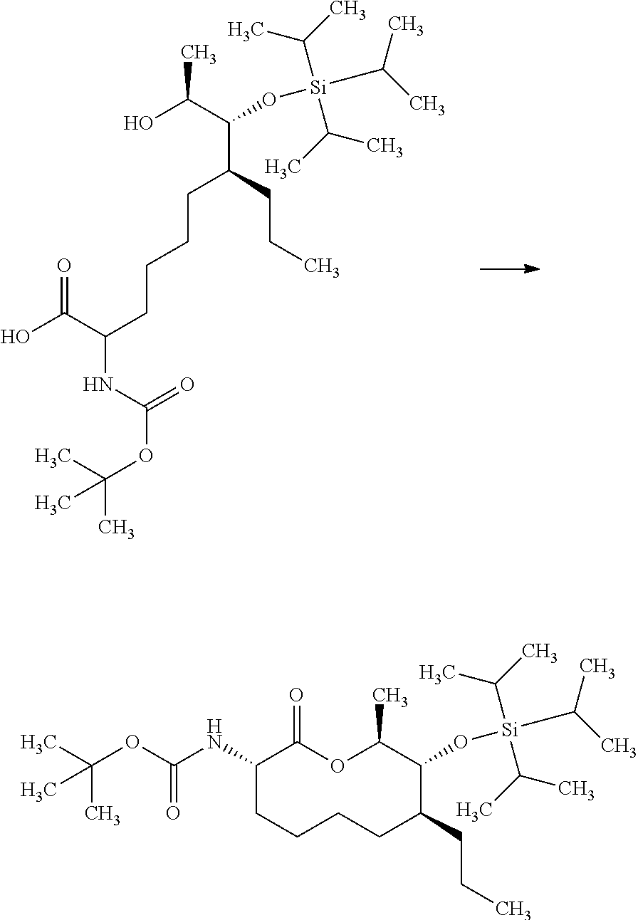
OC(C(O[Si](C(C)C)(C(C)C)C(C)C)C(CCCCC(NC(OC(C)(C)C)=O)C(O)=O)CCC)C.C1(NC(OC(C)(C)C)=O)C(=O)OC(C)C(O[Si](C(C)C)(C(C)C)C(C)C)C(CCC)CCCC1
